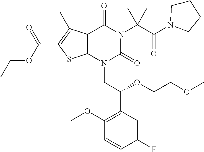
C1(F)=CC(C(OCCOC)CN2C(=O)N(C(C(=O)N3CCCC3)(C)C)C(=O)C3=C2SC(C(OCC)=O)=C3C)=C(OC)C=C1
